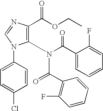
C1(N(C(C2=CC=CC=C2F)=O)C(C2=C(F)C=CC=C2)=O)=C(C(OCC)=O)N=CN1C1=CC=C(Cl)C=C1
